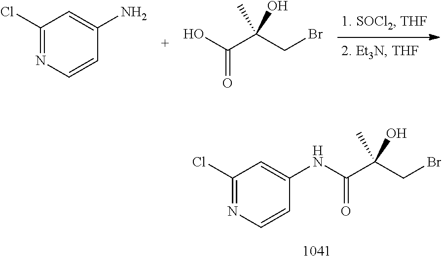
C1(Cl)=NC=CC(N)=C1.OC(C(CBr)(C)O)=O.C(C(CBr)(C)O)(=O)NC1=CC(Cl)=NC=C1
